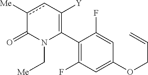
C1(C2=C([Y])cc([Me])C(=O)N2C[Me])=C(F)C=C(OCC=C)C=C1F
